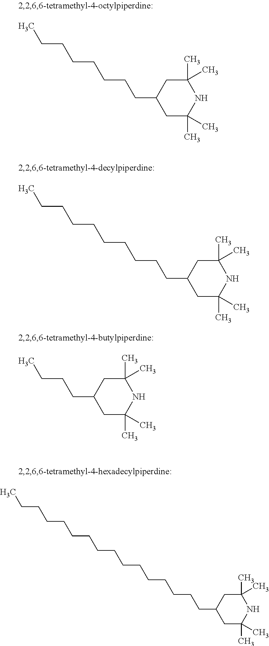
C1(C)(C)CC(CCCCCCCC)CC(C)(C)N1.C1(C)(C)CC(CCCCCCCCCC)CC(C)(C)N1.C1(C)(C)CC(CCCC)CC(C)(C)N1.C1(C)(C)CC(CCCCCCCCCCCCCCCC)CC(C)(C)N1
